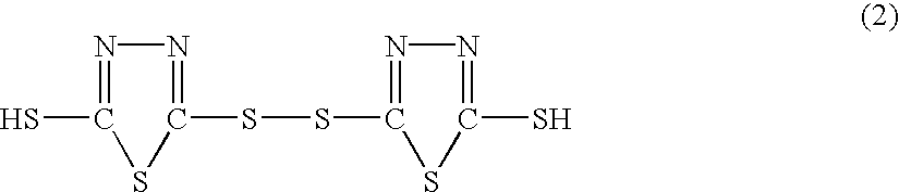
SC1=NN=C(SSC2=NN=C(S)S2)S1
